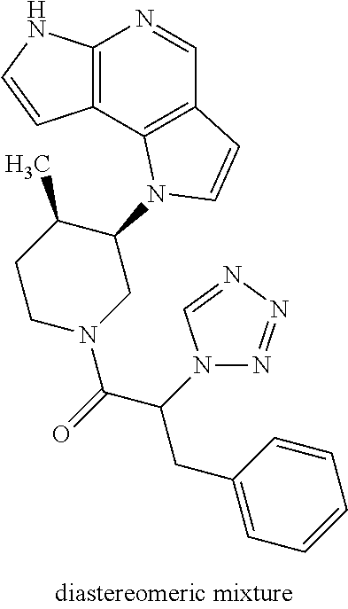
C12=C(C3=C(C=N1)C=CN3C1C(C)CCN(C(=O)C(N3N=NN=C3)CC3=CC=CC=C3)C1)C=CN2
